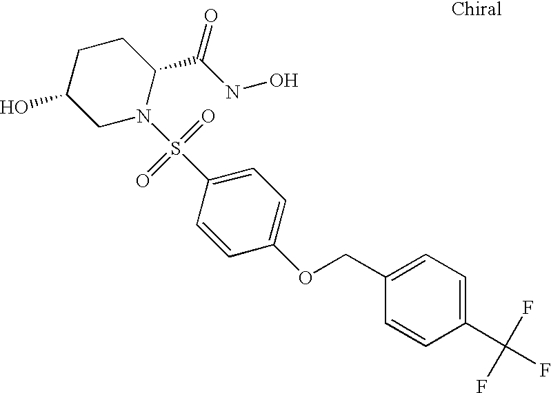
C1C(O)CN(S(C2=CC=C(OCC3=CC=C(C(F)(F)F)C=C3)C=C2)(=O)=O)C(C(NO)=O)C1
